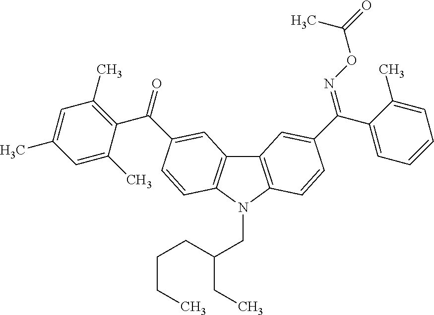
C12=C(N(CC(CCCC)CC)C3=C1C=C(C(C1=C(C)C=C(C)C=C1C)=O)C=C3)C=CC(C(=NOC(C)=O)C1=CC=CC=C1C)=C2
